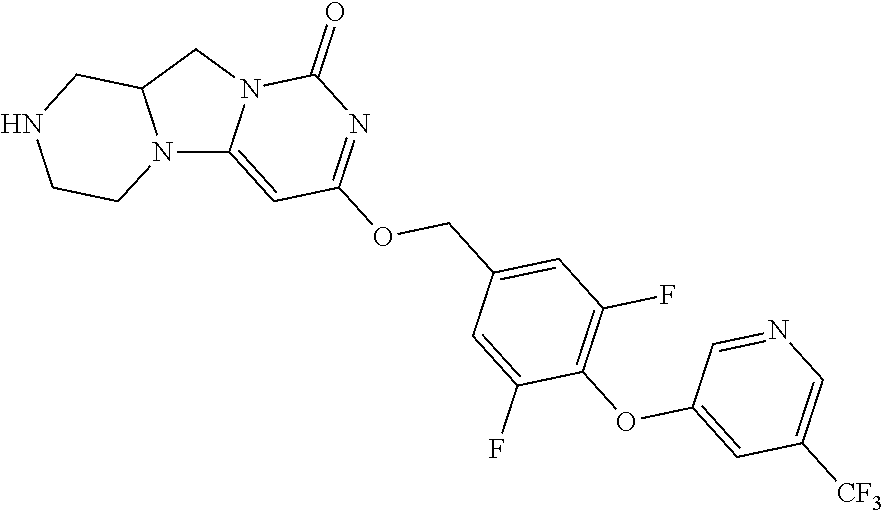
N12C3=CC(OCC4=CC(F)=C(OC5=CC([CF3])=CN=C5)C(F)=C4)=NC(=O)N3CC1CNCC2
